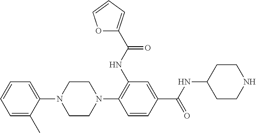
C1=C(C)C(N2CCN(C3=C(NC(=O)C4=CC=CO4)C=C(C(NC4CCNCC4)=O)C=C3)CC2)=CC=C1
